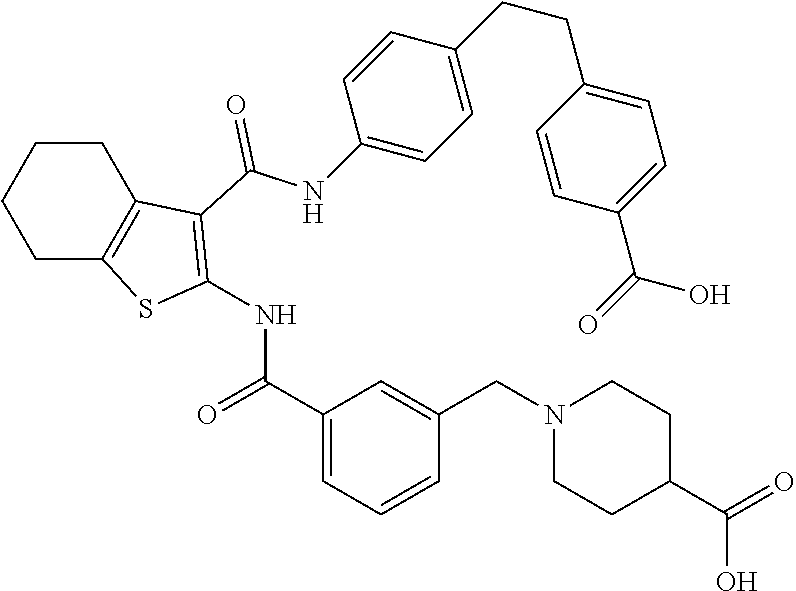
C1CC2=C(CC1)SC(NC(=O)C1=CC=CC(CN3CCC(C(=O)O)CC3)=C1)=C2C(NC1=CC=C(CCC2=CC=C(C(=O)O)C=C2)C=C1)=O
